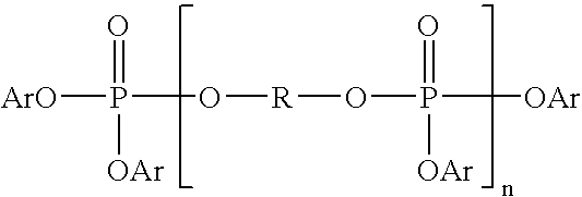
[ArO]P(O[R]OP([OAr])(=O)[OAr])(=O)[OAr]
